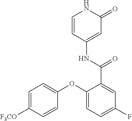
C1=CC(NC(C2=CC(F)=CC=C2OC2=CC=C([F3CO])C=C2)=O)=CC(=O)N1
